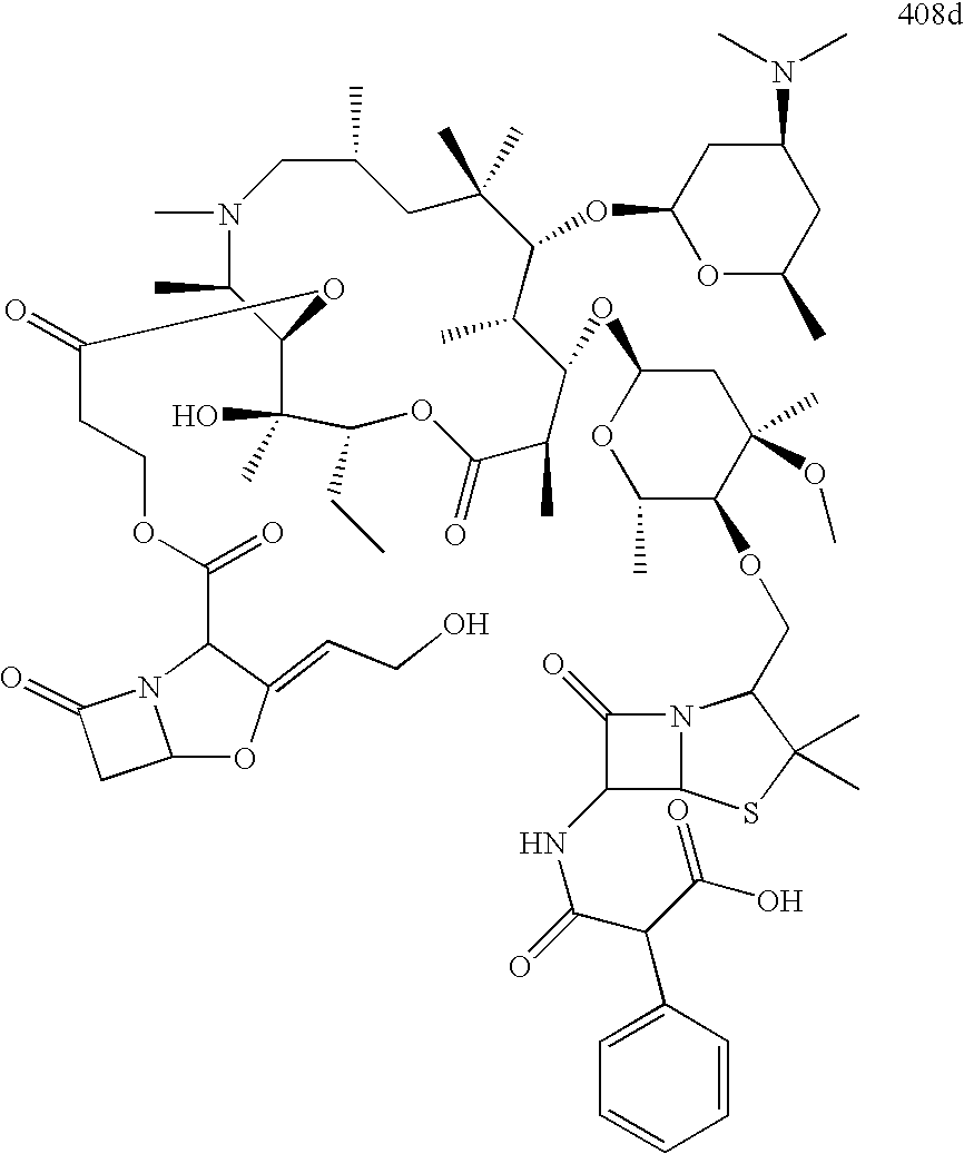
N1(C)C(C)C(OC(CCOC(=O)C2C(=CCO)OC3N2C(=O)C3)=O)C(O)(C)C(CC)OC(=O)C(C)C(OC2OC(C)C(OCC3N4C(SC3(C)C)C(NC(C(C(=O)O)C3=CC=CC=C3)=O)C4=O)C(C)(OC)C2)C(C)C(OC2OC(C)CC(N(C)C)C2)C(C)(C)CC(C)C1
